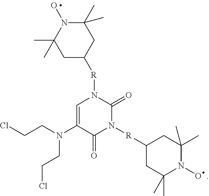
C1=C(N(CCCl)CCCl)C(=O)N([R]C2CC(C)(C)N(O)C(C)(C)C2)C(=O)N1[R]C1CC(C)(C)N(O)C(C)(C)C1
